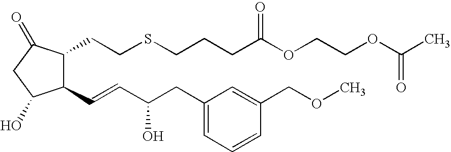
C1(C=CC(CC2=CC=CC(COC)=C2)O)C(CCSCCCC(OCCOC(C)=O)=O)C(=O)CC1O
